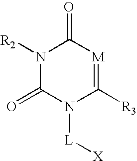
N1([R2])C(=O)N([L][X])C([R3])=[M]C1=O
